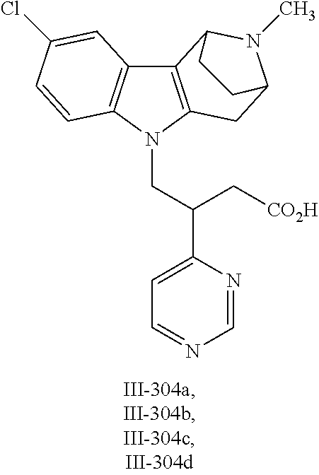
C12=C(N(CC(C3=CC=NC=N3)C[CO2H])C3=C1C=C(Cl)C=C3)CC1N(C)C2CC1
